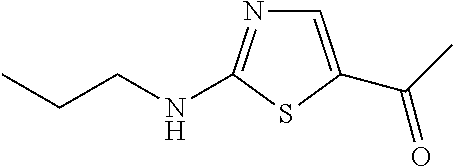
C1=C(C(C)=O)SC(NCCC)=N1
